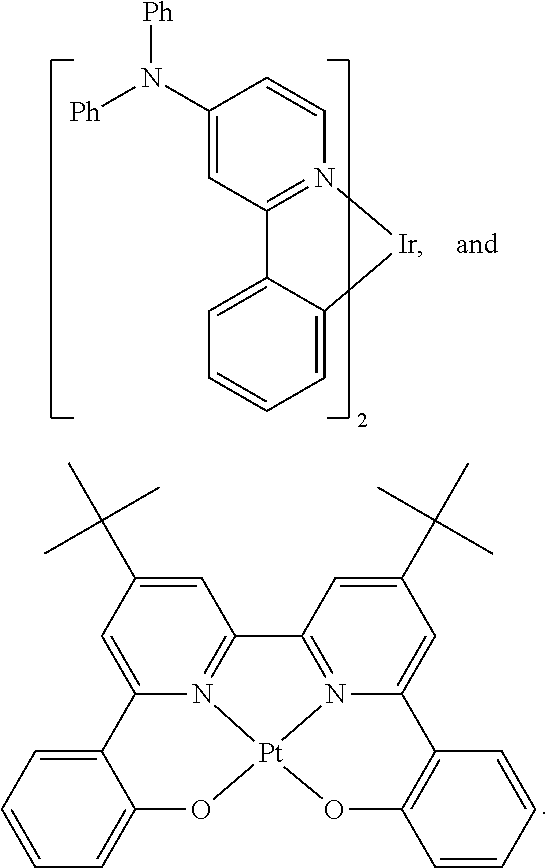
C1=C(N([Ph])[Ph])C=CN2=C1C1=CC=CC=C1[Ir]2.C12=N3C(=CC(C(C)(C)C)=C1)C1=CC=CC=C1O[Pt]31N3=C2C=C(C(C)(C)C)C=C3C2=C(C=CC=C2)O1
